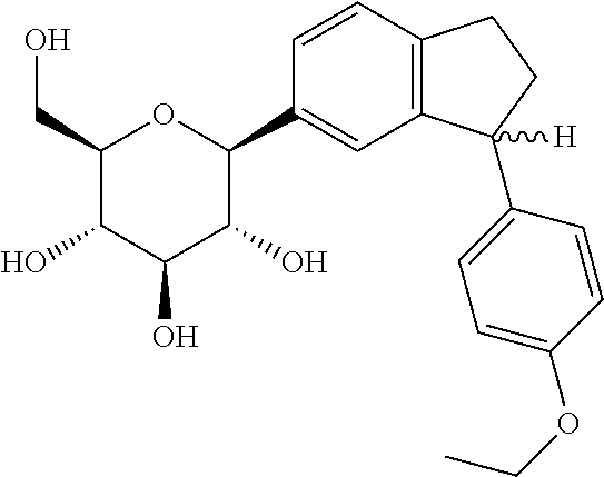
C1(CO)C(O)C(O)C(O)C(C2=CC3=C(C=C2)CCC3(C2=CC=C(OCC)C=C2)[H])O1
